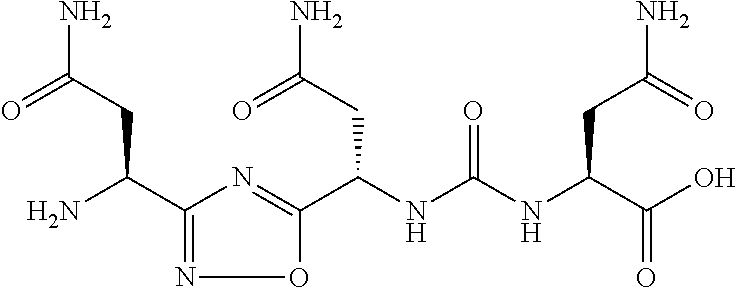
C(NC(NC(C(O)=O)CC(=O)N)=O)(C1=NC(C(N)CC(N)=O)=NO1)CC(N)=O
